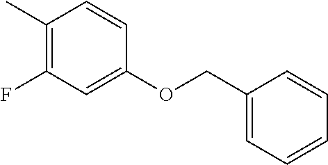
C1(C)=C(F)C=C(OCC2=CC=CC=C2)C=C1
